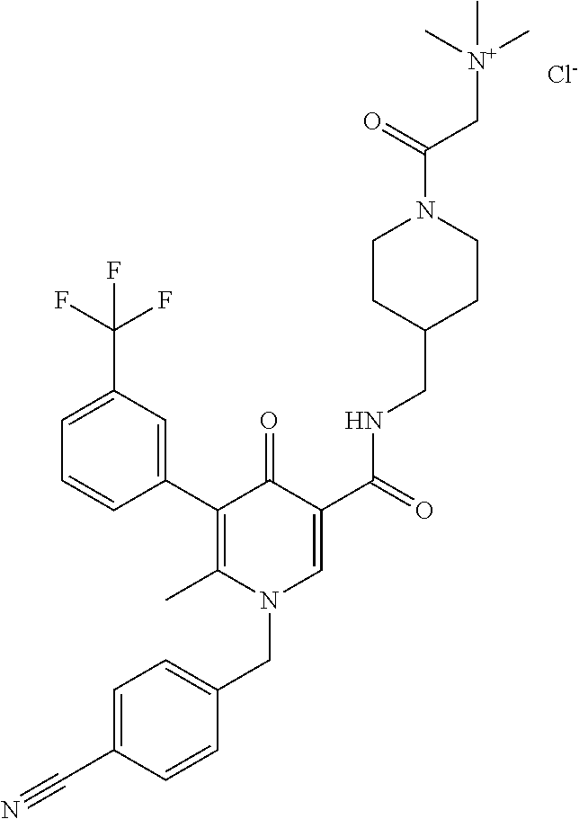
C1(C2=C(C)N(CC3=CC=C(C#N)C=C3)C=C(C(NCC3CCN(C(C[N+](C)(C)C)=O)CC3)=O)C2=O)=CC(C(F)(F)F)=CC=C1.[Cl-]
